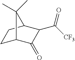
C1C2C(=O)C(C([CF3])=O)C(C1)C2(C)C
